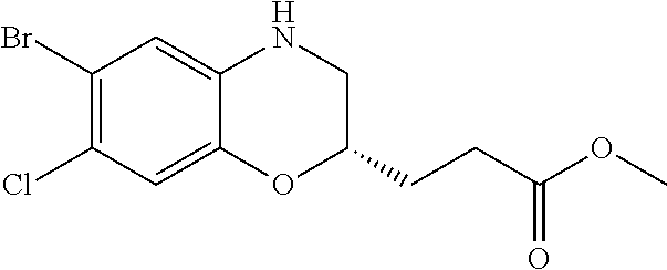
C1(Br)=C(Cl)C=C2C(=C1)NCC(CCC(OC)=O)O2
